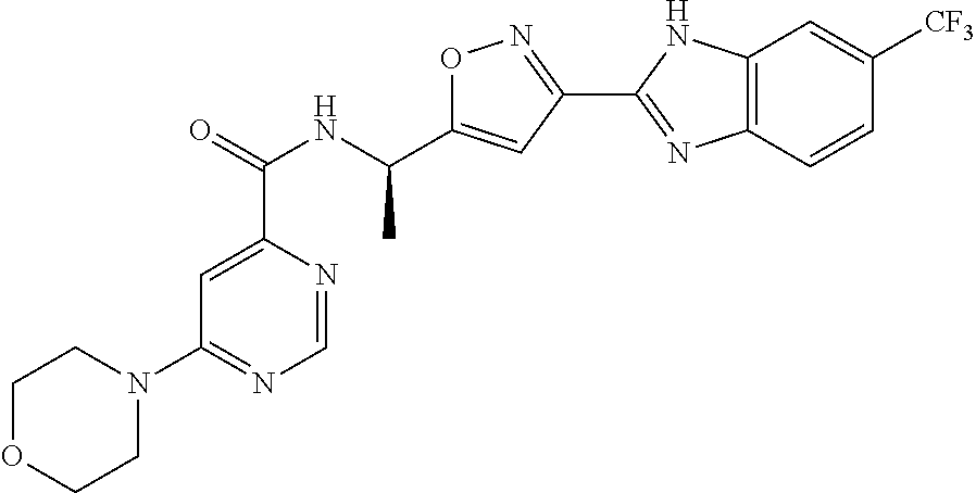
C1=NC(C(=O)NC(C2=CC(C3=NC4=C(N3)C=C([CF3])C=C4)=NO2)C)=CC(N2CCOCC2)=N1
